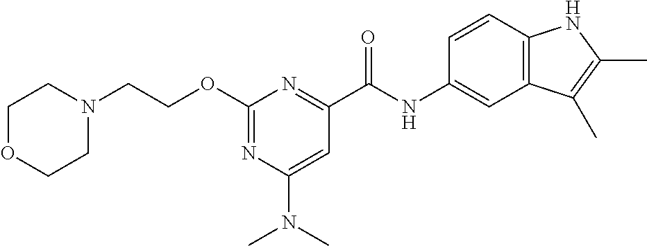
N1(CCOC2=NC(N(C)C)=CC(C(NC3=CC4=C(C=C3)NC(C)=C4C)=O)=N2)CCOCC1
